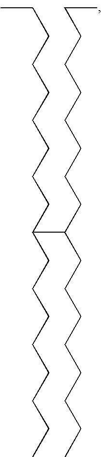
C(CCCCCCCC(CCCCCCCC)C(CCCCCCCCC)CCCCCCCC)C
